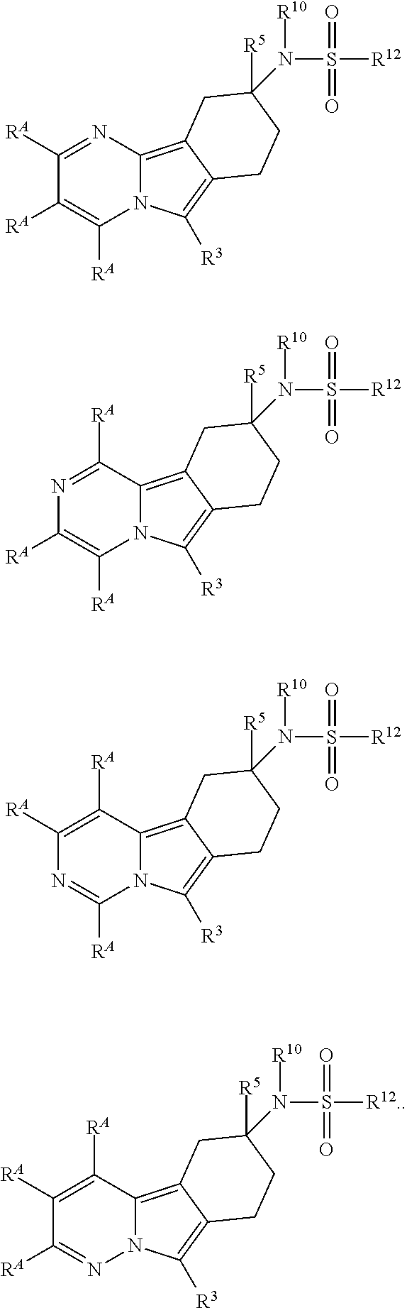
N12C(=C3C(=C1[R3])CCC(N(S([R12])(=O)=O)[R10])([R5])C3)N=C([RA])C([RA])=C2[RA].N12C(=C3C(=C1[R3])CCC(N(S([R12])(=O)=O)[R10])([R5])C3)C([RA])=NC([RA])=C2[RA].N12C(=C3C(=C1[R3])CCC(N(S([R12])(=O)=O)[R10])([R5])C3)C([RA])=C([RA])N=C2[RA].N12C(=C3C(=C1[R3])CCC(N(S([R12.])(=O)=O)[R10])([R5])C3)C([RA])=C([RA])C([RA])=N2
